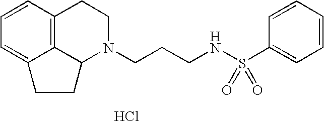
C12=C3C=CC=C1CCC2N(CCCNS(C1=CC=CC=C1)(=O)=O)CC3.Cl
